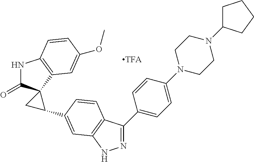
N1=C(C2=CC=C(N3CCN(C4CCCC4)CC3)C=C2)C2=C(N1)C=C(C1C3(C(=O)NC4=C3C=C(OC)C=C4)C1)C=C2
